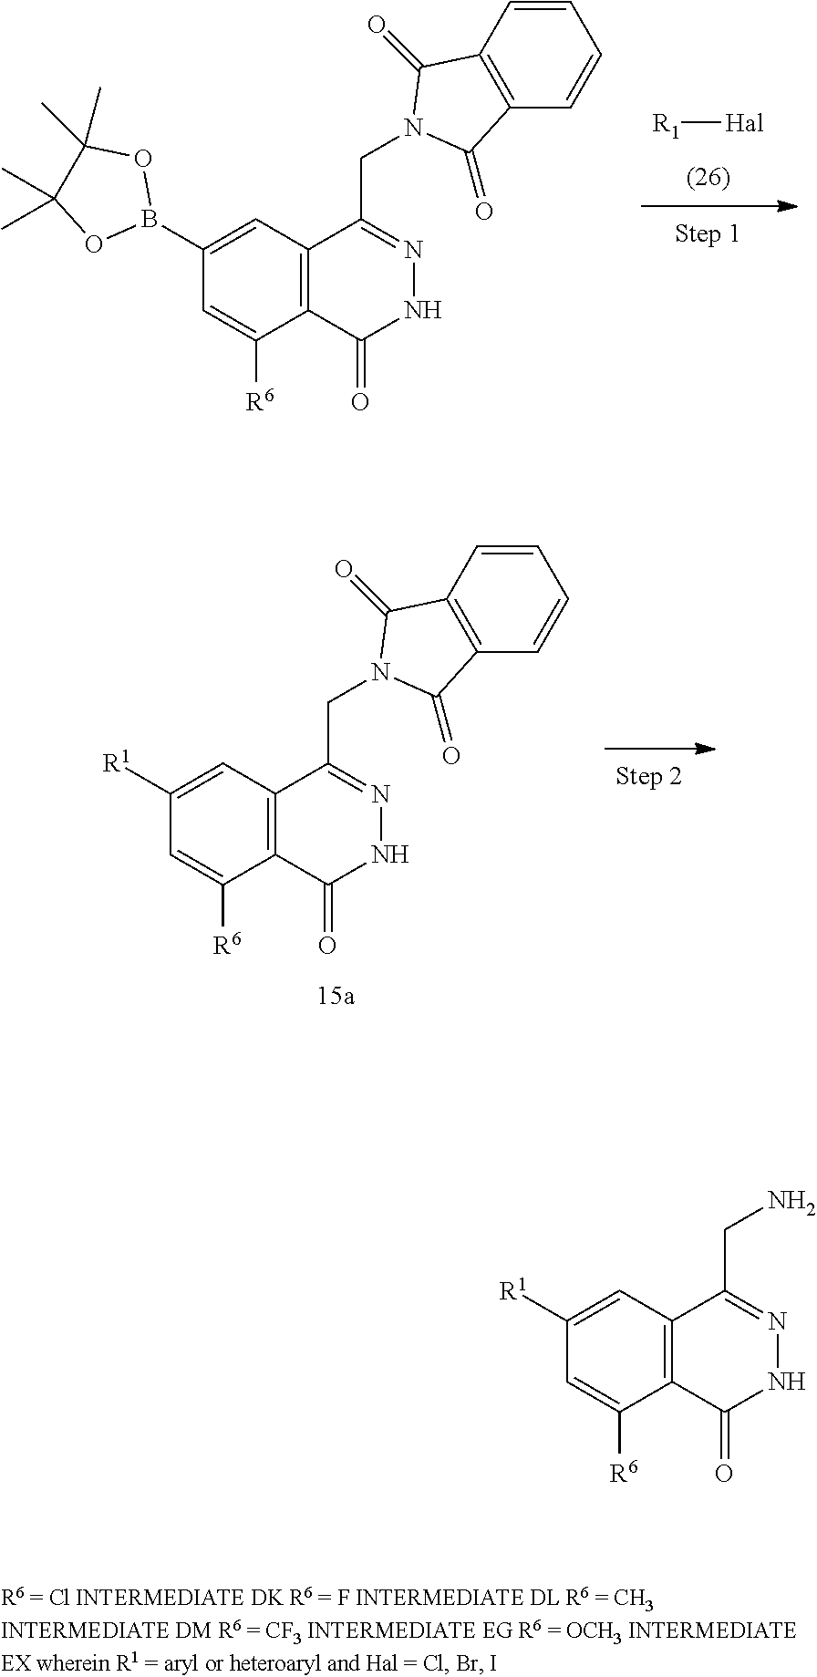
[R1][Hal].C12=C(C(CN3C(=O)C4=C(C=CC=C4)C3=O)=NNC1=O)C=C(B1OC(C)(C)C(C)(C)O1)C=C2[R6].C12=C(C(CN3C(=O)C4=C(C=CC=C4)C3=O)=NNC1=O)C=C([R1])C=C2[R6].C12=C(C(CN)=NNC1=O)C=C([R1])C=C2[R6]
